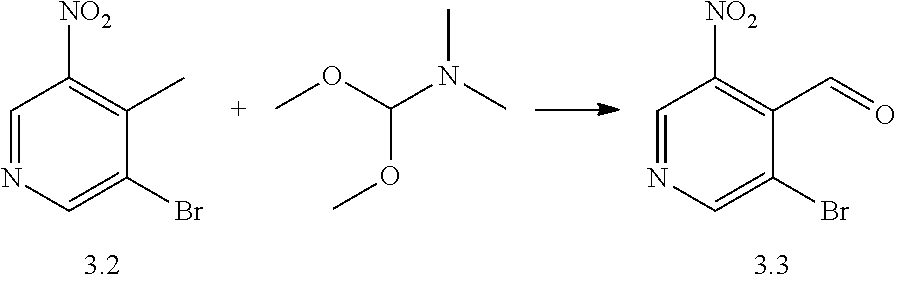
C1=NC=C(Br)C(C)=C1[NO2].COC(OC)N(C)C.C1=NC=C(Br)C(C=O)=C1[NO2]
